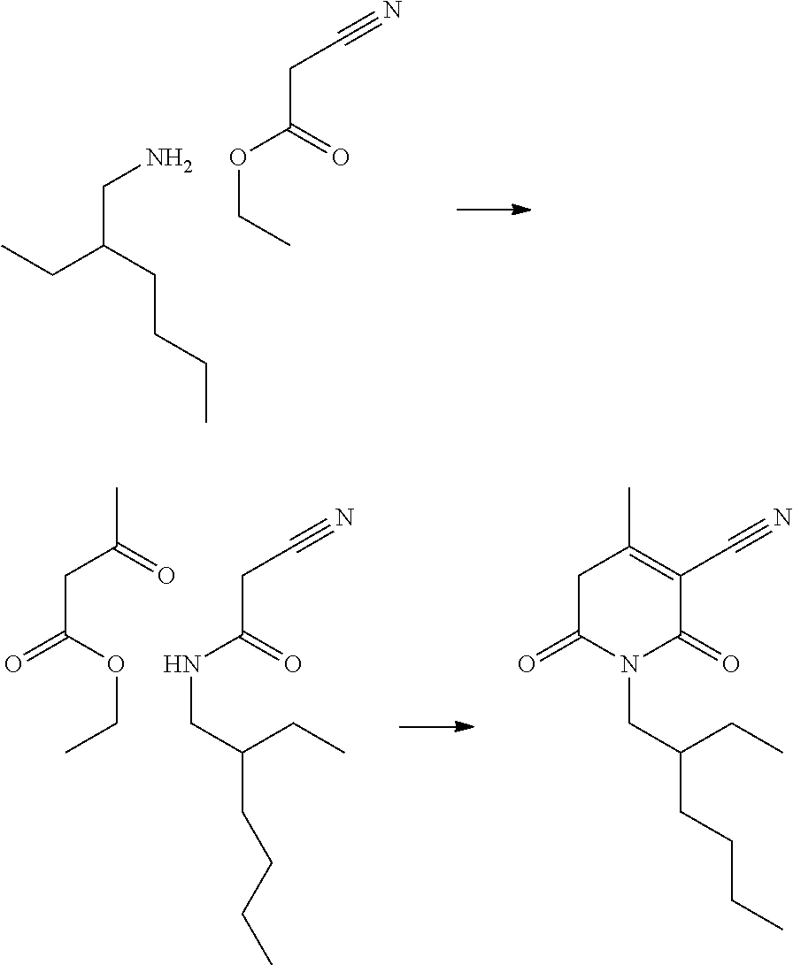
CCC(CCCC)CN.O(CC)C(=O)CC#N.N(CC(CCCC)CC)C(=O)CC#N.O(CC)C(=O)CC(=O)C.N1(CC(CCCC)CC)C(=O)C(C#N)=C(C)CC1=O
